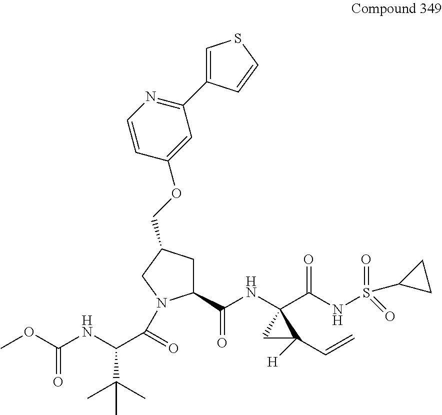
C1C(COC2=CC(C3=CSC=C3)=NC=C2)CN(C(C(NC(OC)=O)C(C)(C)C)=O)C1C(NC1(C(NS(C2CC2)(=O)=O)=O)CC1([H])C=C)=O
